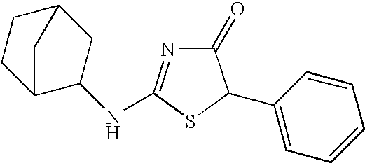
C1(=O)N=C(NC2C3CCC(C2)C3)SC1C1=CC=CC=C1
